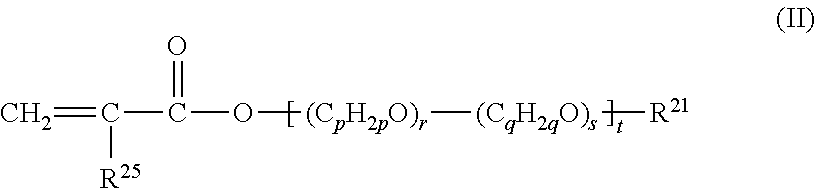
C=C(C(=O)O[(CpH2pO)r][(CqH2qO)s][R21])[R25]
